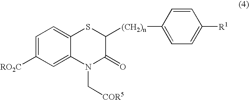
C1=C([RO2C])C=C2C(=C1)SC([(CH2)n]C1=CC=C([R1])C=C1)C(=O)N2C[COR5]
